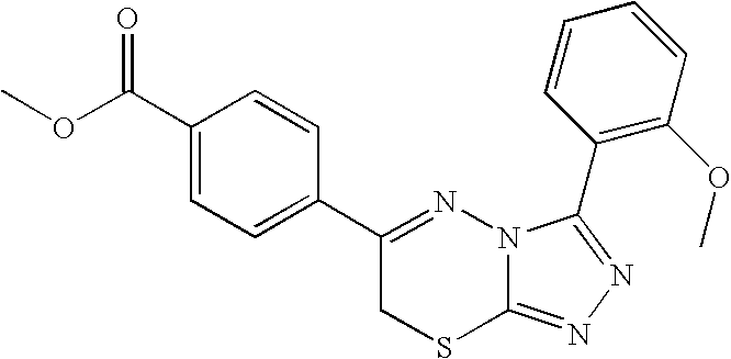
C1=C(C(OC)=O)C=CC(C2=NN3C(=NN=C3C3=C(OC)C=CC=C3)SC2)=C1
